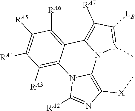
C1([RA5])=C([RA4])C([RA3])=C2C(=C1[RA6])C1=C([RA7])C([LB])=N(C)N1C1=C([X]C)N=C([RA2])N21
